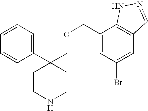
C1(C2(COCC3=CC(Br)=CC4=C3NN=C4)CCNCC2)=CC=CC=C1
